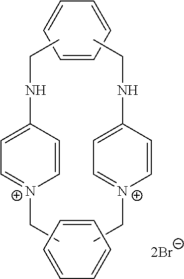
C1=CC=CC=C1.C1=CC=CC=C1.C(C)[N+]1=CC=C(NCC)C=C1.C(C)[N+]1=CC=C(NCC)C=C1
